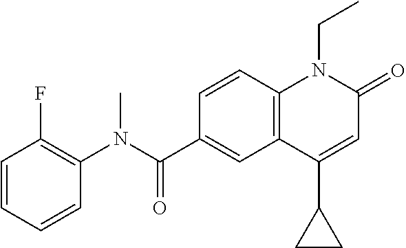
C1(N(C(C2=CC3=C(C=C2)N(CC)C(=O)C=C3C2CC2)=O)C)=C(F)C=CC=C1
